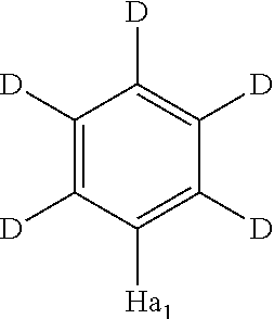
C1([D])=C([D])C([Ha1])=C([D])C([D])=C1[D]
